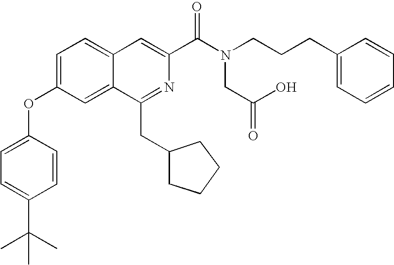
C1=C(OC2=CC=C(C(C)(C)C)C=C2)C=C2C(=C1)C=C(C(N(CC(=O)O)CCCC1=CC=CC=C1)=O)N=C2CC1CCCC1
